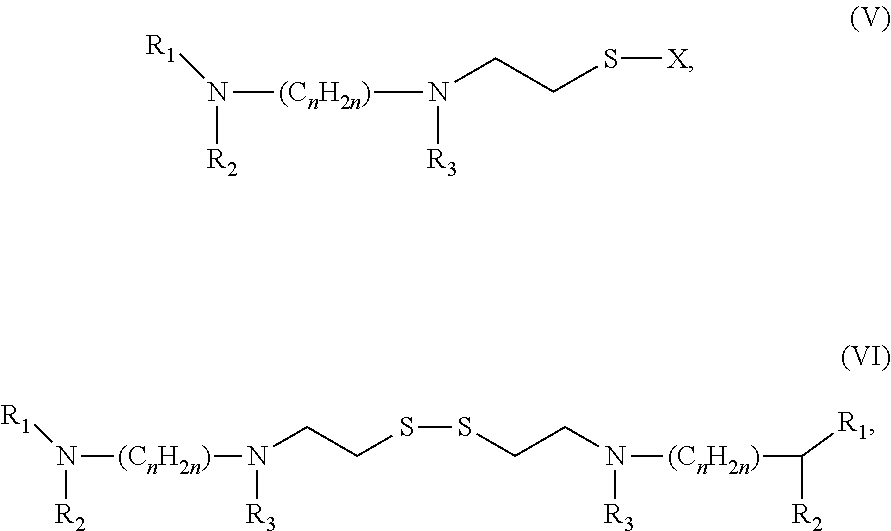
N([(CnH2n)]N([R3])CCS[X])([R2])[R1].N([(CnH2n)]N([R3])CCSSCCN([R3])[(CnH2n)]C([R1])[R2])([R2])[R1]
